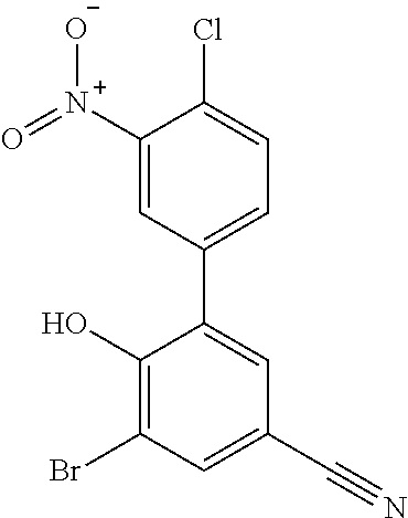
C1=C(C2=CC(C#N)=CC(Br)=C2O)C=C([N+](=O)[O-])C(Cl)=C1
